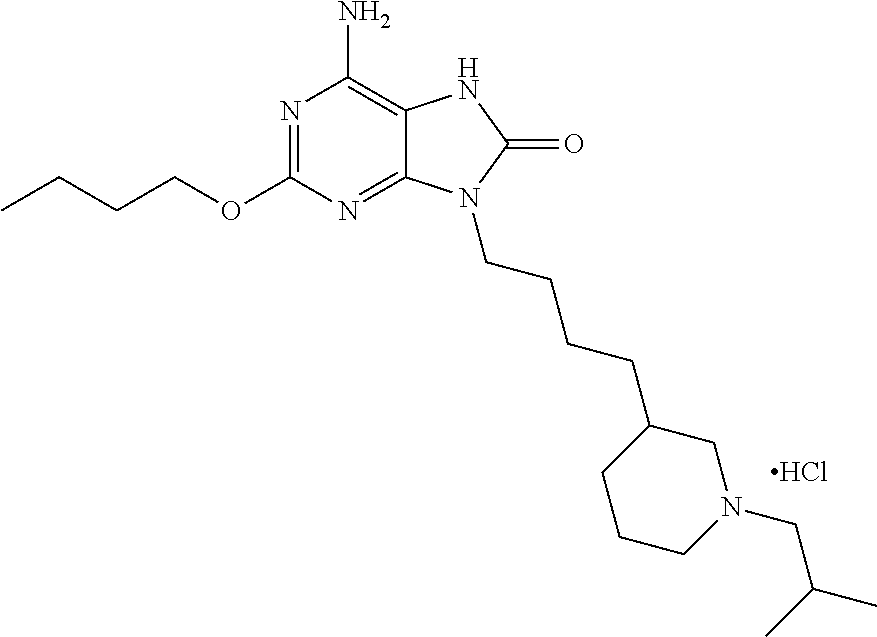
N1=C(OCCCC)N=C2C(=C1N)NC(=O)N2CCCCC1CCCN(CC(C)C)C1.Cl
